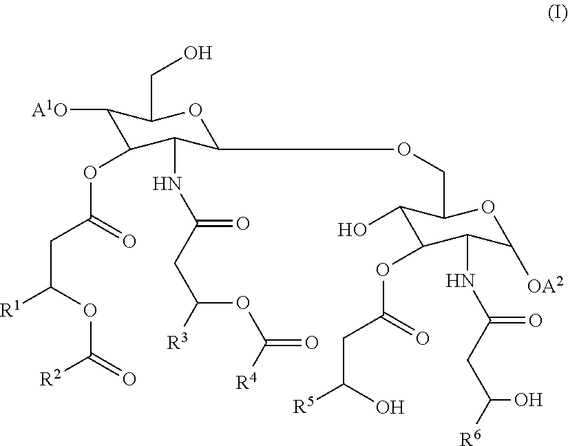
C1([A1O])C(OC(=O)CC(OC([R2])=O)[R1])C(NC(CC([R3])OC([R4])=O)=O)C(OCC2C(O)C(OC(=O)CC(O)[R5])C(NC(CC([R6])O)=O)C([OA2])O2)OC1CO
